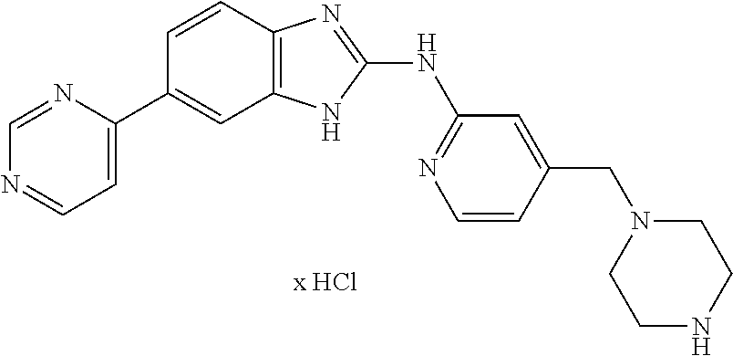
N1=CC=C(C2=CC3=C(C=C2)N=C(NC2=NC=CC(CN4CCNCC4)=C2)N3)N=C1
